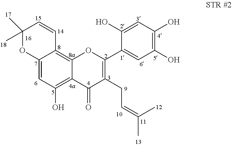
C12=CC(O)=C3C(=C1C=CC(C)(C)O2)OC(C1=CC(O)=C(O)C=C1O)=C(CC=C(C)C)C3=O
